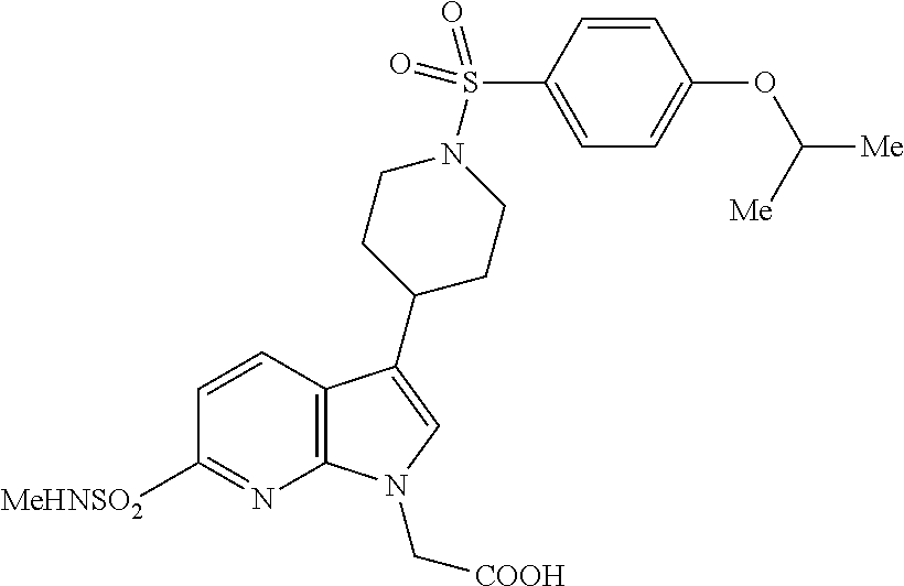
C12=C(C=CC([MeHNSO2])=N1)C(C1CCN(S(=O)(C3=CC=C(OC([Me])[Me])C=C3)=O)CC1)=CN2C[COOH]
